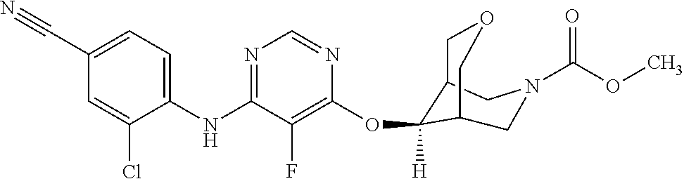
C1(NC2=NC=NC(OC3([H])C4COCC3CN(C(OC)=O)C4)=C2F)=CC=C(C#N)C=C1Cl
